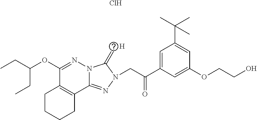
C12=NN(CC(C3=CC(C(C)(C)C)=CC(OCCO)=C3)=O)C(=C)N1N=C(OC(CC)CC)C1=C2CCCC1.Cl.[H]
